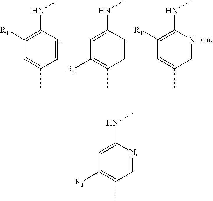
C1=CC(NC)=C([R1])C=C1C.C1=CC(NC)=CC([R1])=C1C.C1=NC(NC)=C([R1])C=C1C.C1=NC(NC)=CC([R1])=C1C
